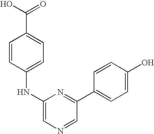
OC(=O)C1=CC=C(NC2=CN=CC(C3=CC=C(O)C=C3)=N2)C=C1
